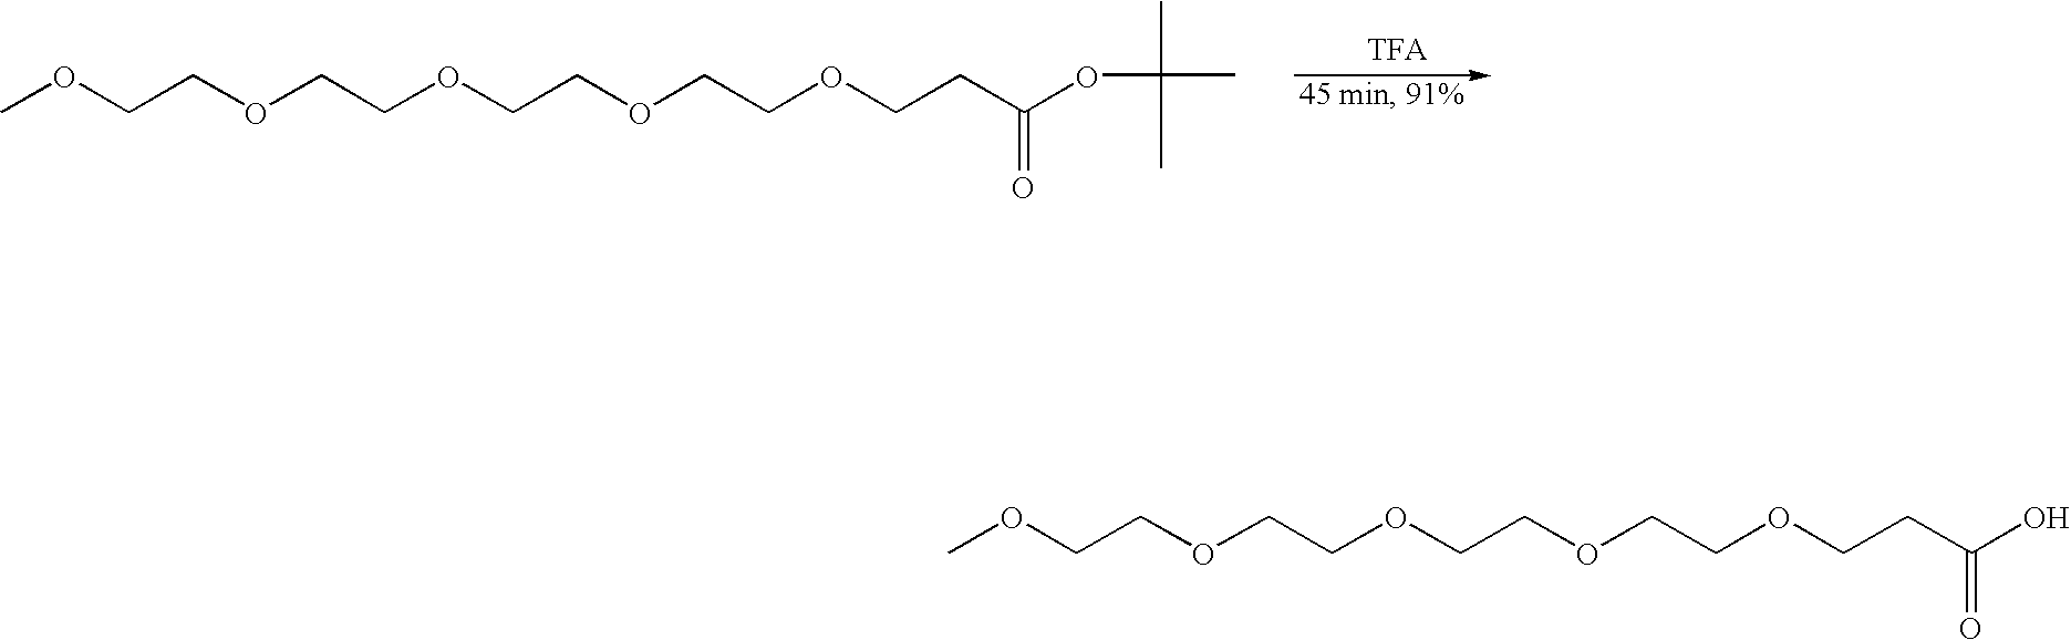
[TFA].COCCOCCOCCOCCOCCC(=O)OC(C)(C)C.COCCOCCOCCOCCOCCC(=O)O
